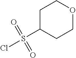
C1(S(Cl)(=O)=O)CCOCC1
